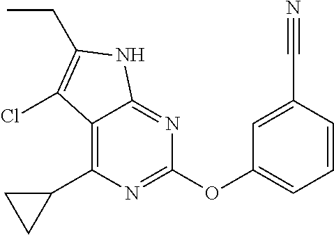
C1(OC2=CC=CC(C#N)=C2)=NC(C2CC2)=C2C(=N1)NC(CC)=C2Cl
